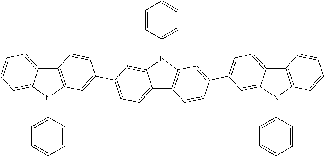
C12=CC=CC=C1N(C1=CC=CC=C1)C1=C2C=CC(C2=CC=C3C4=C(N(C5=CC=CC=C5)C3=C2)C=C(C2=CC=C3C5=C(N(C6=CC=CC=C6)C3=C2)C=CC=C5)C=C4)=C1
